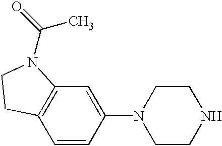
C1=CC(N2CCNCC2)=CC2=C1CCN2C(=O)C
